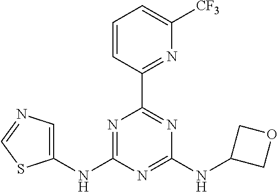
C1(NC2=NC(C3=NC([CF3])=CC=C3)=NC(NC3COC3)=N2)=CN=CS1
